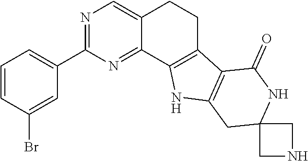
C1=CC(Br)=CC(C2=NC=C3C(=N2)C2=C(CC3)C3=C(N2)CC2(NC3=O)CNC2)=C1
